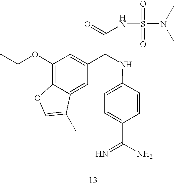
C1(OCC)=C2C(=CC(C(NC3=CC=C(C(=N)N)C=C3)C(=O)NS(=O)(=O)N(C)C)=C1)C(C)=CO2
